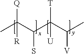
CC(C(C(C(C)[V])([T])[U])S)([Q])[R]
